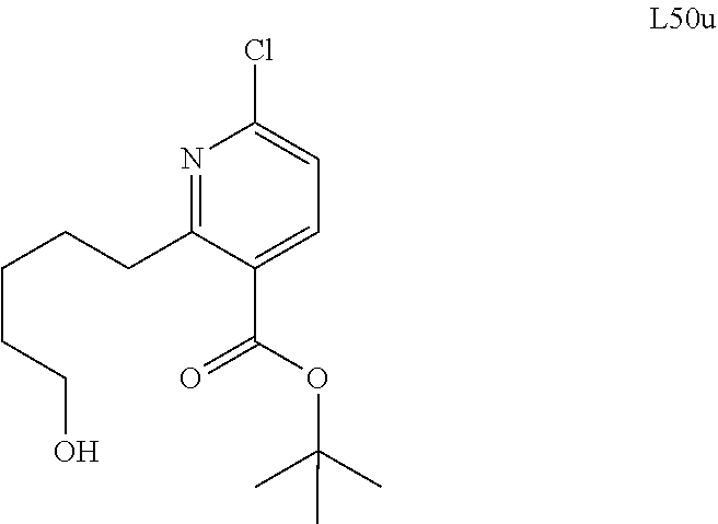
C1=C(Cl)N=C(CCCCCO)C(C(OC(C)(C)C)=O)=C1
